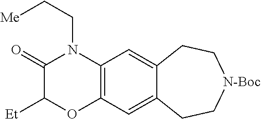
C1(=O)C([Et])OC2=C(N1CC[Me])C=C1C(=C2)CC[N-Boc]CC1
